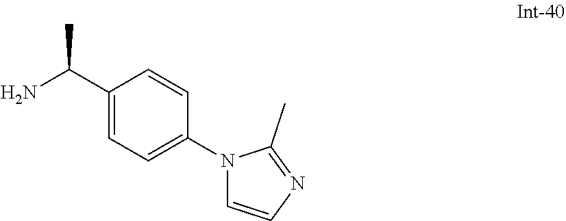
NC(C1=CC=C(N2C=CN=C2C)C=C1)C
